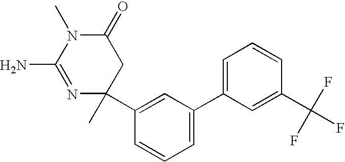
N1=C(N)N(C)C(=O)CC1(C)C1=CC(C2=CC=CC(C(F)(F)F)=C2)=CC=C1
